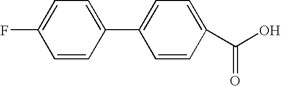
OC(C1=CC=C(C2=CC=C(F)C=C2)C=C1)=O
